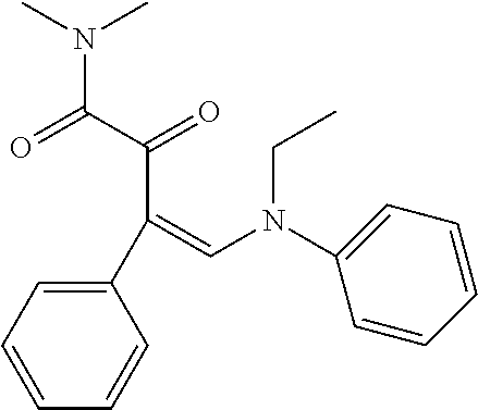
C1(C(C(C(=O)N(C)C)=O)=CN(C2=CC=CC=C2)CC)=CC=CC=C1
